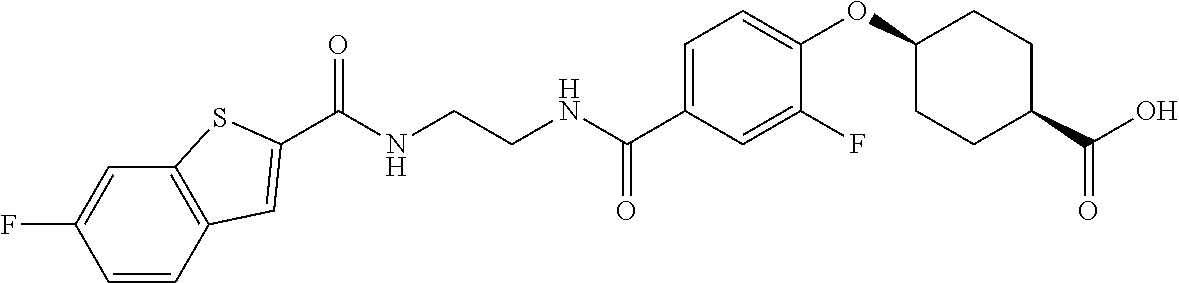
C(NCCNC(C1=CC=C(OC2CCC(C(O)=O)CC2)C(F)=C1)=O)(=O)C1=CC2=C(C=C(F)C=C2)S1
